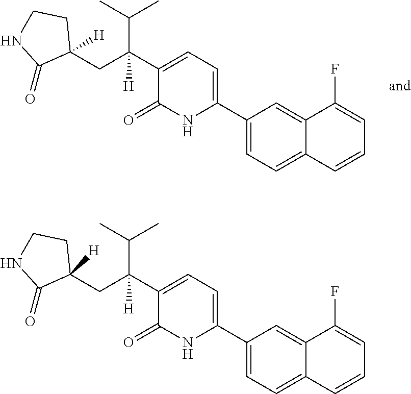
C1(C2=CC=C(C(CC3([H])CCNC3=O)(C(C)C)[H])C(=O)N2)=CC=C2C(=C1)C(F)=CC=C2.C1(C2=CC=C(C(CC3([H])CCNC3=O)(C(C)C)[H])C(=O)N2)=CC=C2C(=C1)C(F)=CC=C2
